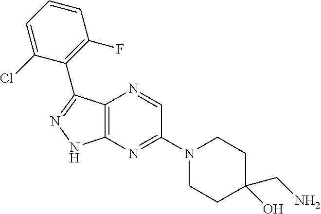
C12=C(N=C(N3CCC(CN)(O)CC3)C=N1)NN=C2C1=C(F)C=CC=C1Cl
